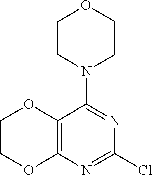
C12=C(N=C(Cl)N=C1N1CCOCC1)OCCO2
